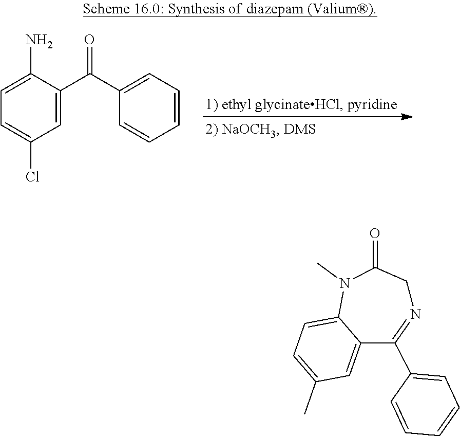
C1(N)=CC=C(Cl)C=C1C(C1=CC=CC=C1)=O.N1=C(C2=CC=CC=C2)C2=CC(C)=CC=C2N(C)C(=O)C1
